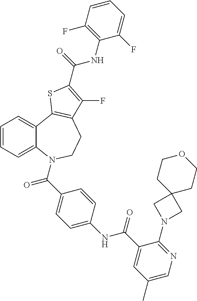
C1=CC=C2C(=C1)C1=C(CCN2C(=O)C2=CC=C(NC(=O)C3=CC(C)=CN=C3N3CC4(C3)CCOCC4)C=C2)C(F)=C(C(NC2=C(F)C=CC=C2F)=O)S1
